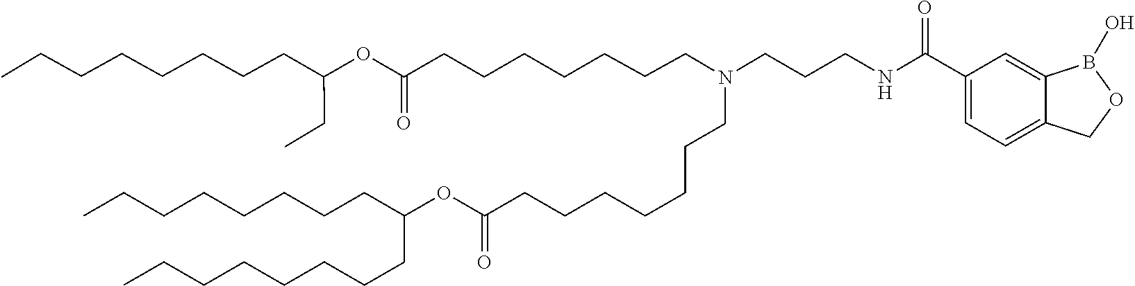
O(C(=O)CCCCCCCN(CCCNC(C1=CC=C2C(=C1)B(O)OC2)=O)CCCCCCCC(OC(CC)CCCCCCCC)=O)C(CCCCCCCC)CCCCCCCC
